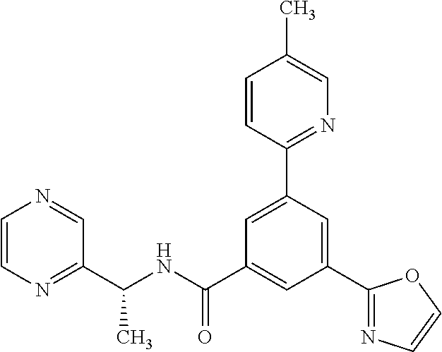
C(NC(C1=CC(C2=NC=CO2)=CC(C2=NC=C(C)C=C2)=C1)=O)(C1=NC=CN=C1)C
